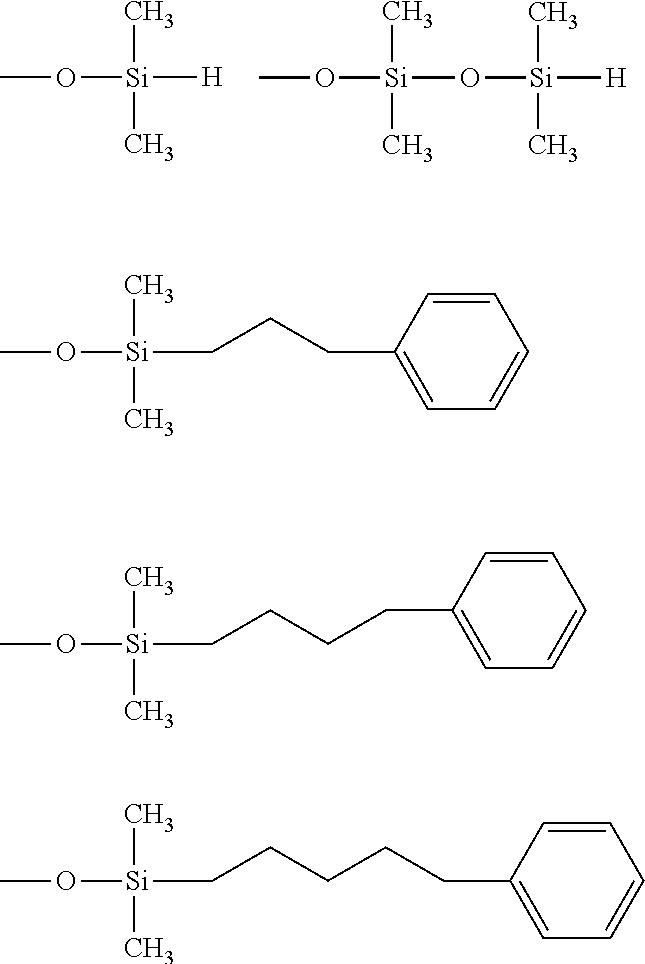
O([Si](C)(C)CCCC1=CC=CC=C1)C.O([Si](C)(C)CCCCC1=CC=CC=C1)C.O([Si](C)(C)CCCCCC1=CC=CC=C1)C.O([Si](C)(C)[H])C.O([Si](C)(C)O[Si]([H])(C)C)C
